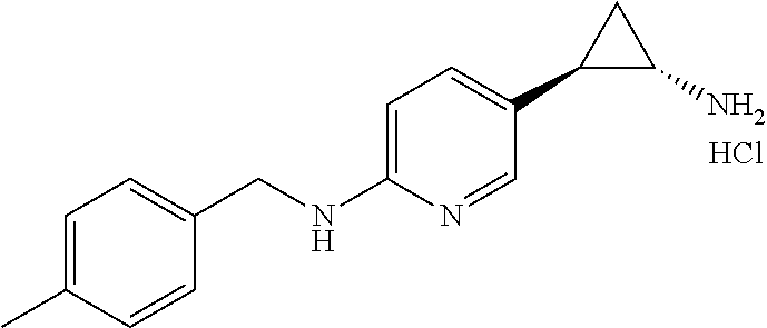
C1=C(NCC2=CC=C(C)C=C2)N=CC(C2C(N)C2)=C1.Cl
